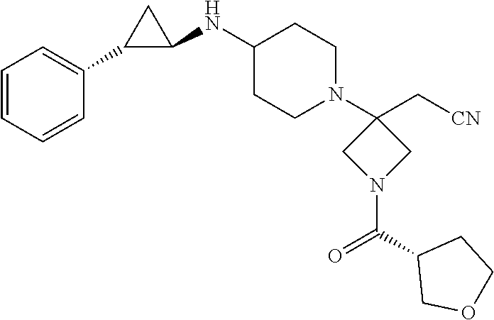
C1=CC=CC(C2C(NC3CCN(C4(C[CN])CN(C(C5COCC5)=O)C4)CC3)C2)=C1
